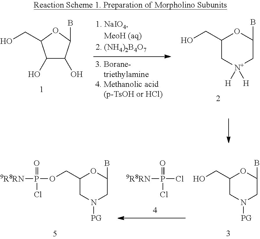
ClP(=O)(Cl)[9R8RN].C1(CO)CN([PG])CC(B)O1.C1(COP(=O)(Cl)[9R8RN])CN([PG])CC(B)O1.C1(CO)C[N+]([H])([H])CC(B)O1.C1(O)C(O)C(B)OC1CO
